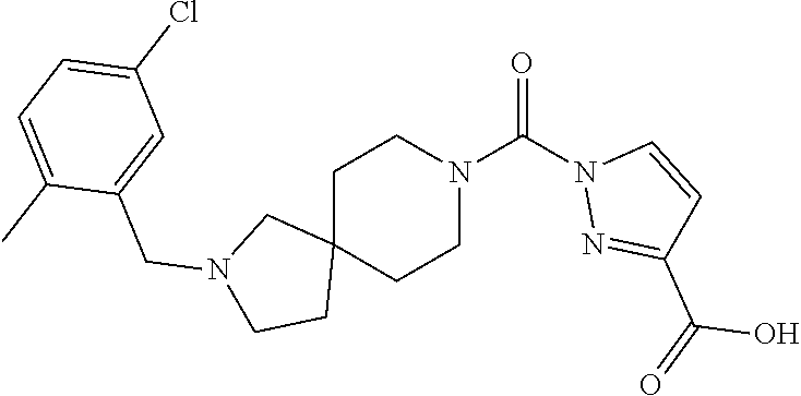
C12(CCN(C(N3N=C(C(=O)O)C=C3)=O)CC1)CN(CC1=CC(Cl)=CC=C1C)CC2
